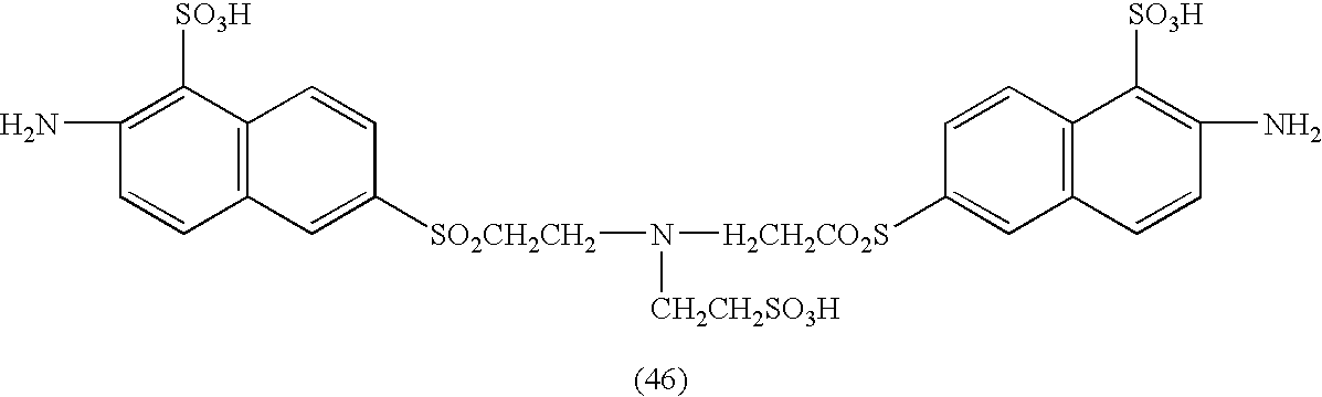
N([CH2CH2SO3H])([H2CH2CO2S]C1=CC2=C(C=C1)C([SO3H])=C(N)C=C2)[SO2CH2CH2]C1=CC2=C(C=C1)C([SO3H])=C(N)C=C2
